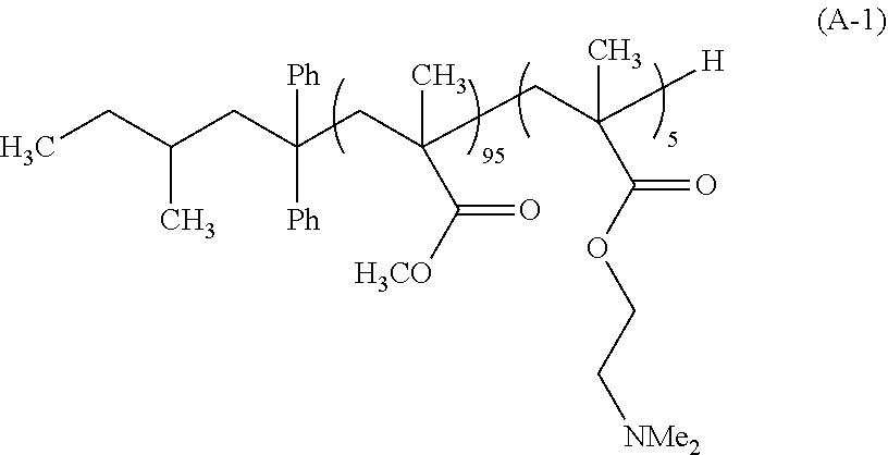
C(CC([H])(C)C(OCC[NMe2])=O)(CC(CC(CC)C)([Ph])[Ph])(C)C([H3CO])=O
